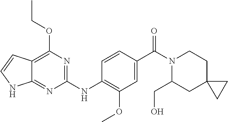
C12=NC(NC3=C(OC)C=C(C(N4C(CO)CC5(CC4)CC5)=O)C=C3)=NC(OCC)=C1C=CN2
